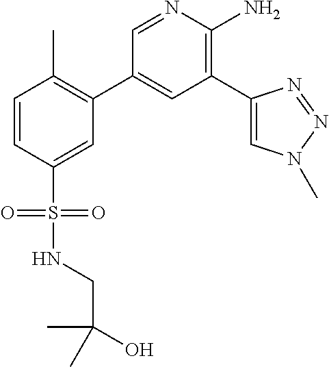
C1=CC(S(NCC(C)(C)O)(=O)=O)=CC(C2=CC(C3=CN(C)N=N3)=C(N)N=C2)=C1C
